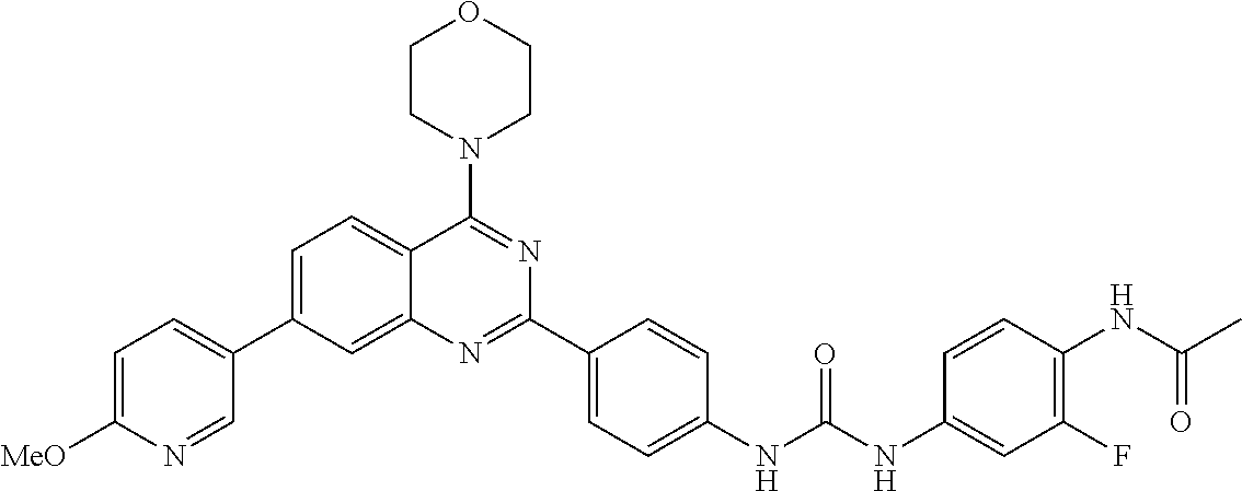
C1=C(C2=CC=C([MeO])N=C2)C=C2C(=C1)C(N1CCOCC1)=NC(C1=CC=C(NC(NC3=CC(F)=C(NC(C)=O)C=C3)=O)C=C1)=N2
